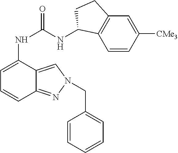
C1=CC([CMe3])=CC2=C1C(NC(NC1=CC=CC3=NN(CC4=CC=CC=C4)C=C13)=O)CC2
